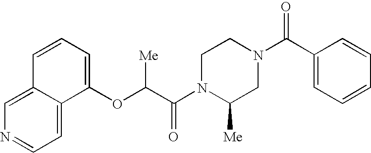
C12=CN=CC=C1C(OC(C(N1C([Me])CN(C(C3=CC=CC=C3)=O)CC1)=O)[Me])=CC=C2
